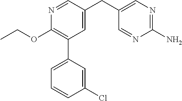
C1(OCC)=C(C2=CC=CC(Cl)=C2)C=C(CC2=CN=C(N)N=C2)C=N1
